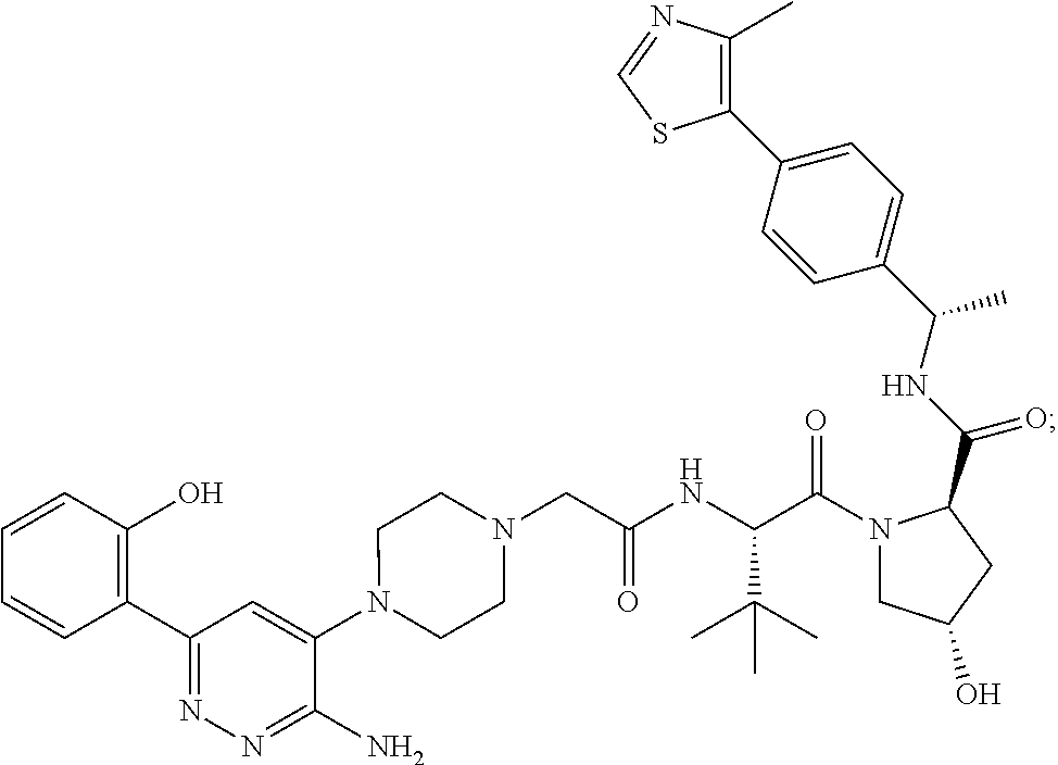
N1(C2=CC(C3=C(O)C=CC=C3)=NN=C2N)CCN(CC(NC(C(N2CC(O)CC2C(NC(C2=CC=C(C3=C(C)N=CS3)C=C2)C)=O)=O)C(C)(C)C)=O)CC1
